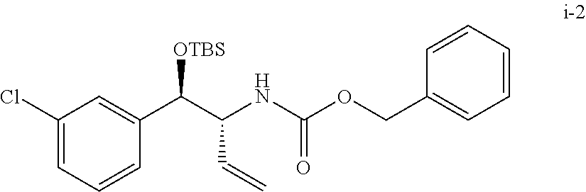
C1(Cl)=CC=CC(C(C(NC(OCC2=CC=CC=C2)=O)C=C)[OTBS])=C1
